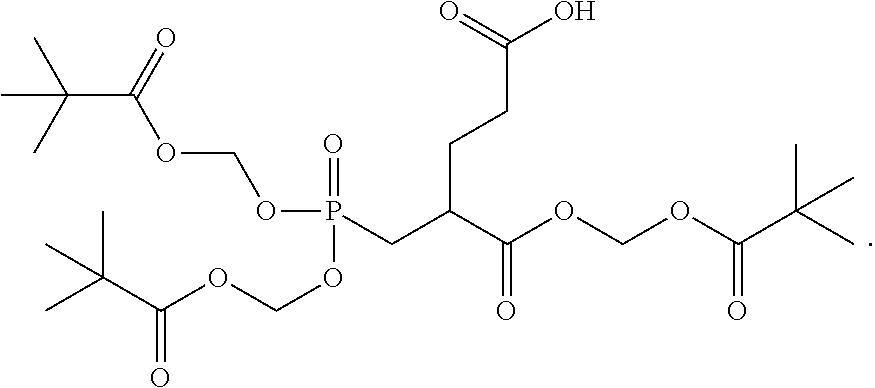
C(C(=O)OCOP(=O)(OCOC(=O)C(C)(C)C)CC(CCC(O)=O)C(OCOC(C(C)(C)C)=O)=O)(C)(C)C
